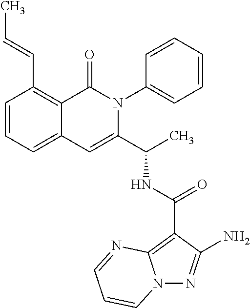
N12N=C(N)C(C(NC(C3=CC4=CC=CC(C=CC)=C4C(=O)N3C3=CC=CC=C3)C)=O)=C1N=CC=C2
